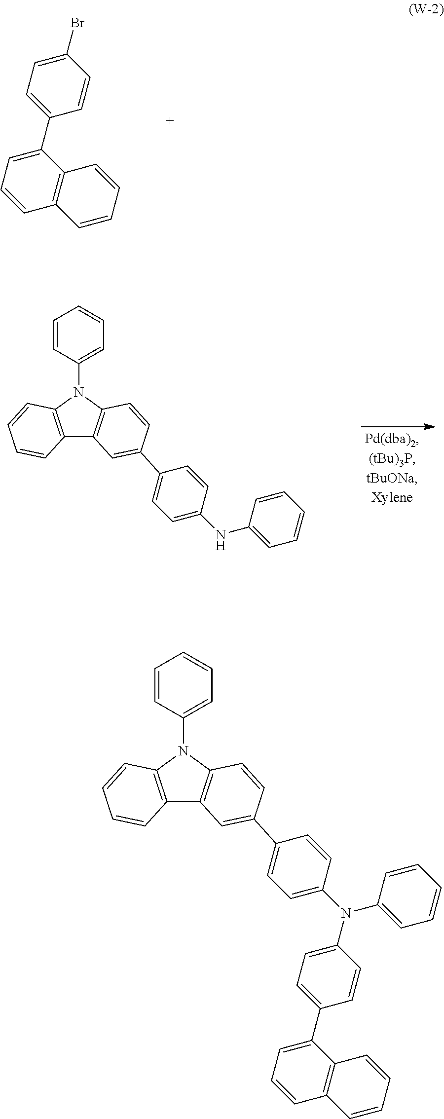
C1(C2=CC=C(Br)C=C2)=CC=CC2=C1C=CC=C2.C12=C(N(C3=CC=CC=C3)C3=C1C=C(C1=CC=C(NC4=CC=CC=C4)C=C1)C=C3)C=CC=C2.C12=C(N(C3=CC=CC=C3)C3=C1C=C(C1=CC=C(N(C4=CC=CC=C4)C4=CC=C(C5=CC=CC6=C5C=CC=C6)C=C4)C=C1)C=C3)C=CC=C2
